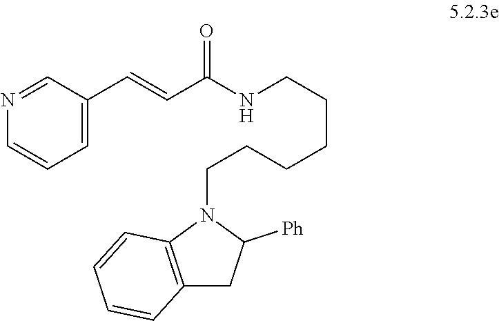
N1=CC(C=CC(NCCCCCCN2C([Ph])CC3=C2C=CC=C3)=O)=CC=C1
